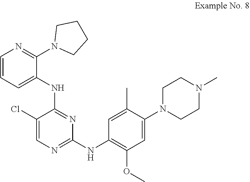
N(C1=NC(NC2=C(OC)C=C(N3CCN(C)CC3)C(C)=C2)=NC=C1Cl)C1=CC=CN=C1N1CCCC1
